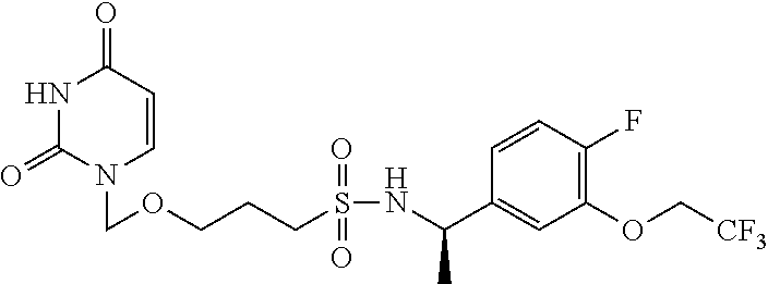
N1C(=O)N(COCCCS(NC(C2=CC(OC[CF3])=C(F)C=C2)C)(=O)=O)C=CC1=O
